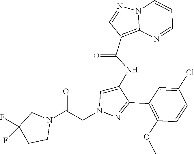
C1(C2=NN(CC(N3CC(F)(F)CC3)=O)C=C2NC(C2=C3N(N=C2)C=CC=N3)=O)=C(OC)C=CC(Cl)=C1
